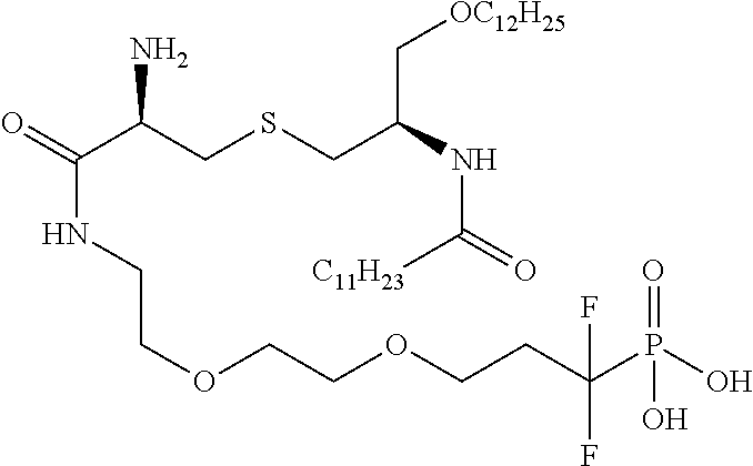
O=C(C(CSCC(NC(=O)[C11H23])C[OC12H25])N)NCCOCCOCCC(P(O)(O)=O)(F)F
